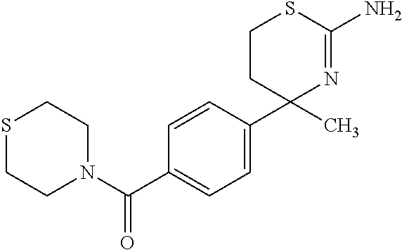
C1=C(C2(C)N=C(N)SCC2)C=CC(C(N2CCSCC2)=O)=C1
